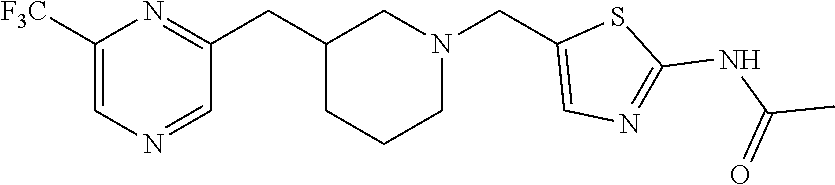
C1=C([F3C])N=C(CC2CN(CC3=CN=C(NC(=O)C)S3)CCC2)C=N1
